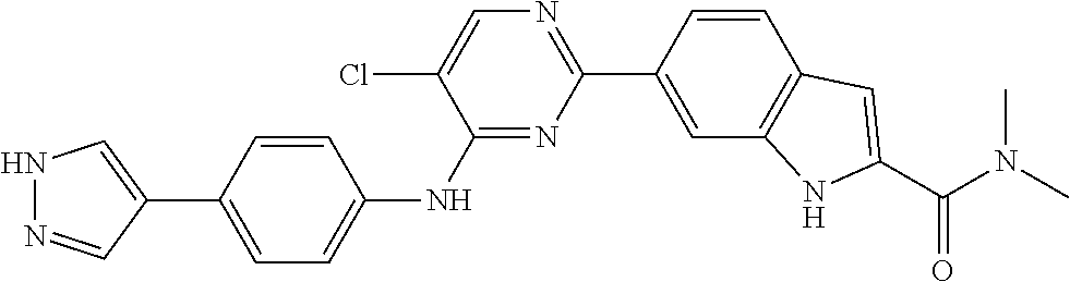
C1=CC(C2=NC=C(Cl)C(NC3=CC=C(C4=CNN=C4)C=C3)=N2)=CC2=C1C=C(C(N(C)C)=O)N2
